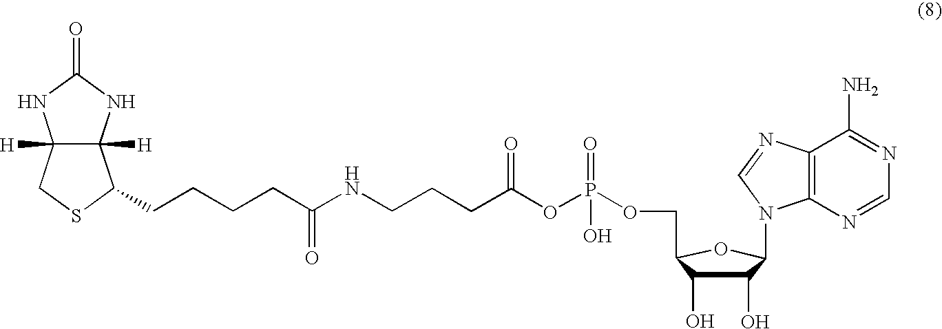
C12([H])C([H])(NC(=O)N1)C(CCCCC(=O)NCCCC(OP(OCC1C(O)C(O)C(N3C4=C(C(N)=NC=N4)N=C3)O1)(=O)O)=O)SC2
